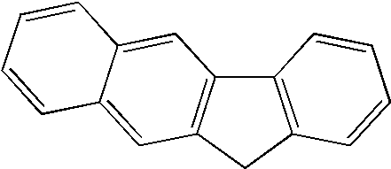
C12=C(CC3=C1C=C1C(=C3)C=CC=C1)C=CC=C2
